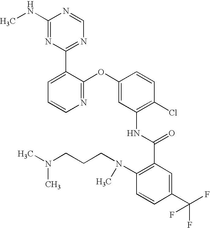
C1(NC)=NC(C2=CC=CN=C2OC2=CC(NC(C3=C(N(CCCN(C)C)C)C=CC(C(F)(F)F)=C3)=O)=C(Cl)C=C2)=NC=N1
